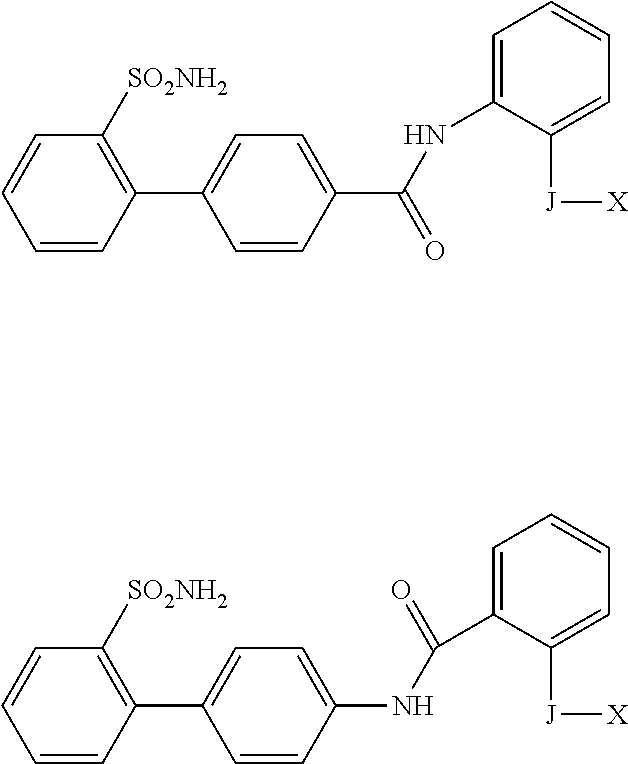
C1=CC=CC(C2=CC=C(C(NC3=CC=CC=C3[J][X])=O)C=C2)=C1[SO2NH2].C1=CC=CC(C2=CC=C(NC(C3=CC=CC=C3[J][X])=O)C=C2)=C1[SO2NH2]
